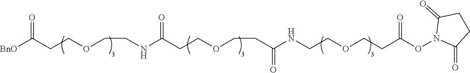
[BnO]C(CCOCCNC(CCOCCC(NCCOCCC(ON1C(=O)CCC1=O)=O)=O)=O)=O
